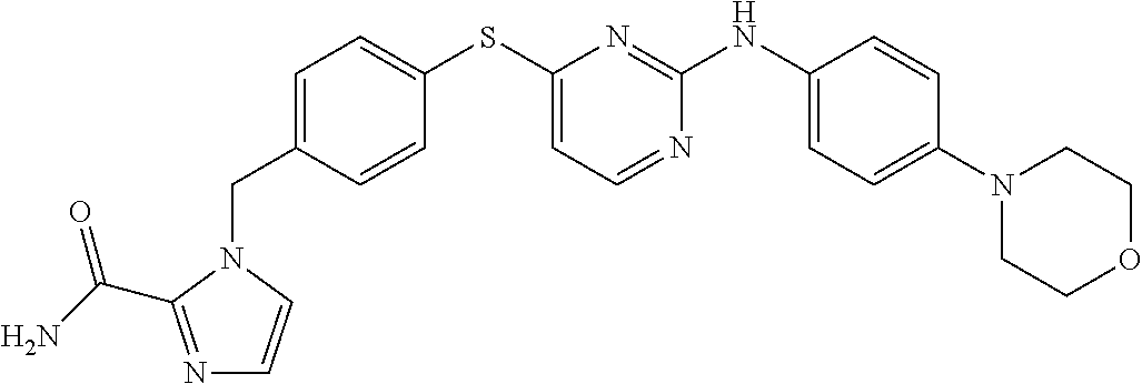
C1(N2CCOCC2)=CC=C(NC2=NC(SC3=CC=C(CN4C(C(N)=O)=NC=C4)C=C3)=CC=N2)C=C1
